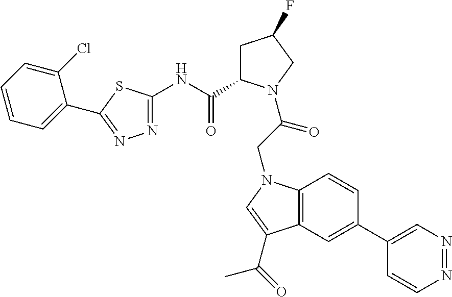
C1(C2=CC3=C(C=C2)N(CC(=O)N2C(C(=O)NC4=NN=C(C5=CC=CC=C5Cl)S4)CC(F)C2)C=C3C(=O)C)=CN=NC=C1
